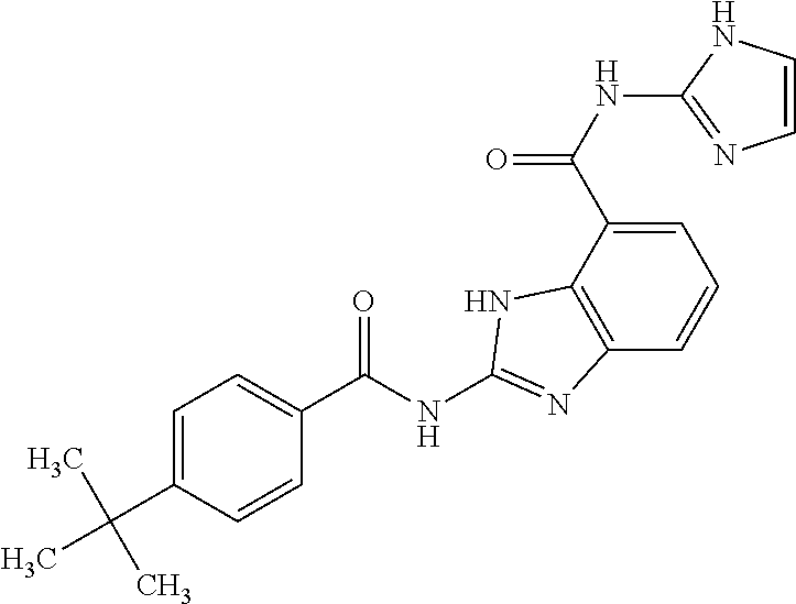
C1=C(C(NC2=NC=CN2)=O)C2=C(C=C1)N=C(NC(C1=CC=C(C(C)(C)C)C=C1)=O)N2
